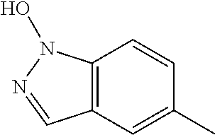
C12=C(C=C(C)C=C1)C=NN2O
